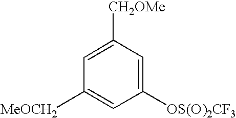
C1=C([CH2OMe])C=C([OS(O)2CF3])C=C1[MeOCH2]
